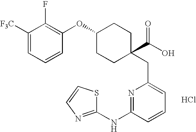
C1(NC2=NC(CC3(C(O)=O)CCC(OC4=C(F)C([F3C])=CC=C4)CC3)=CC=C2)=NC=CS1.Cl
